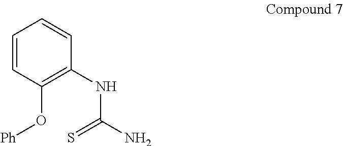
C1=CC(O[Ph])=C(NC(=S)N)C=C1
